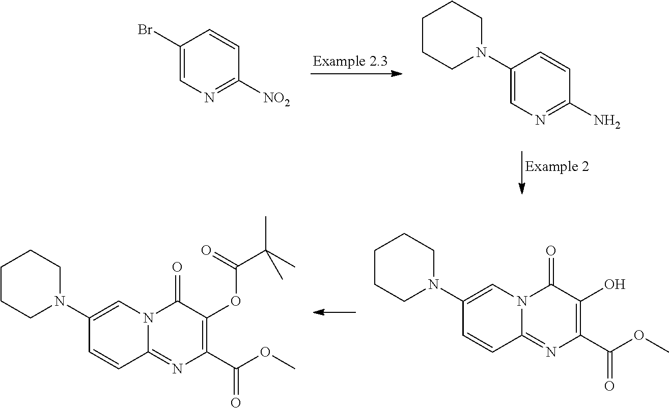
C1=CC(N2CCCCC2)=CN2C1=NC(C(OC)=O)=C(OC(C(C)(C)C)=O)C2=O.C1=CC(N2CCCCC2)=CN2C1=NC(C(OC)=O)=C(O)C2=O.C1(Br)=CN=C([NO2])C=C1.C1(N2CCCCC2)=CN=C(N)C=C1
